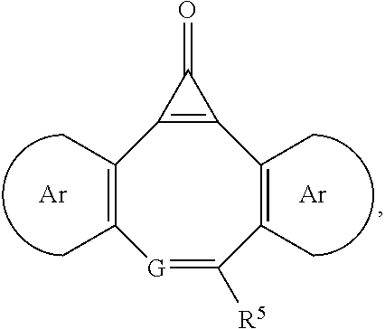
C1(C)=C(C)[G]=C([R5])C(C)=C(C)C2=C1C2=O.[Ar].[Ar]
